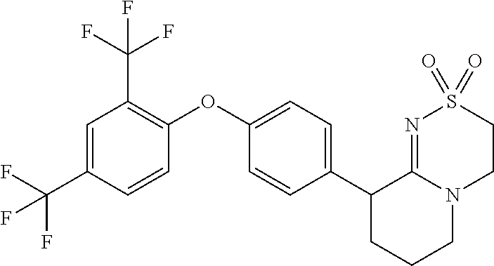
C1(C2CCCN3C2=NS(=O)(=O)CC3)=CC=C(OC2=C(C(F)(F)F)C=C(C(F)(F)F)C=C2)C=C1
